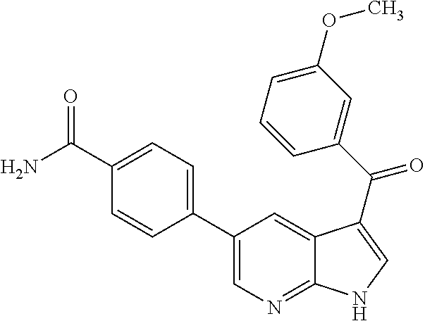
C1(C2=CC=C(C(N)=O)C=C2)=CN=C2C(=C1)C(C(C1=CC(OC)=CC=C1)=O)=CN2
